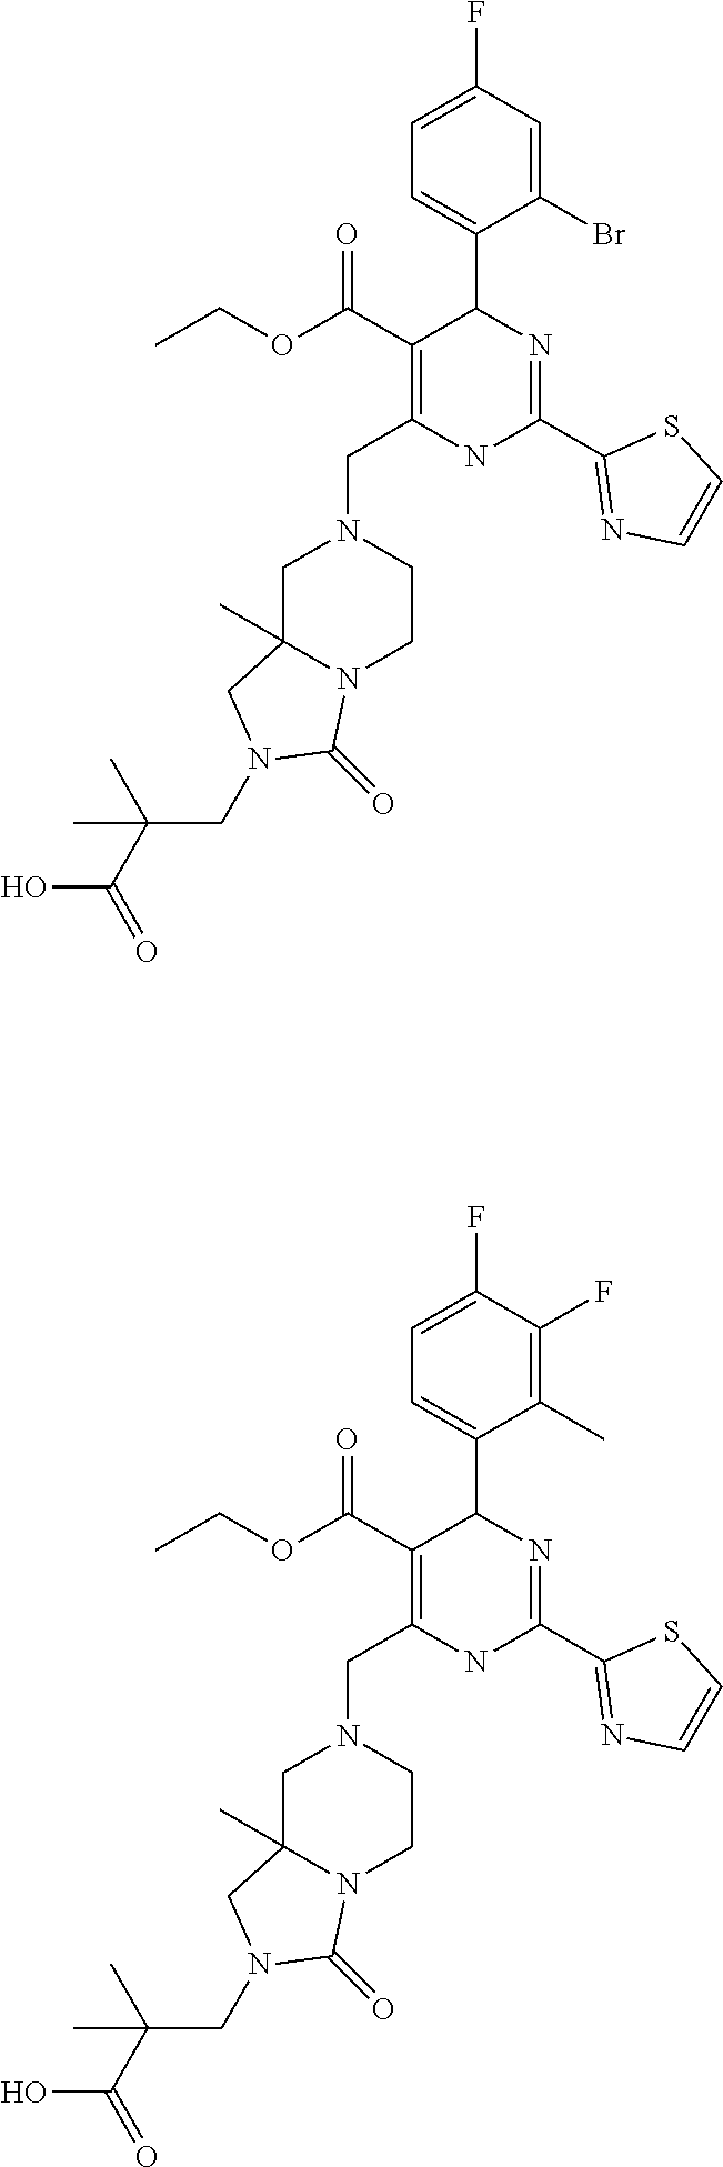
C1C2(C)N(CCN1CC1=C(C(OCC)=O)C(C3=CC=C(F)C=C3Br)N=C(C3=NC=CS3)N1)C(=O)N(CC(C(=O)O)(C)C)C2.C1C2(C)N(CCN1CC1=C(C(OCC)=O)C(C3=CC=C(F)C(F)=C3C)N=C(C3=NC=CS3)N1)C(=O)N(CC(C(=O)O)(C)C)C2
